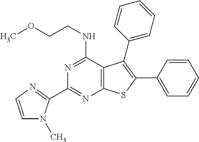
C1(C2=NC=CN2C)=NC2=C(C(NCCOC)=N1)C(C1=CC=CC=C1)=C(C1=CC=CC=C1)S2
